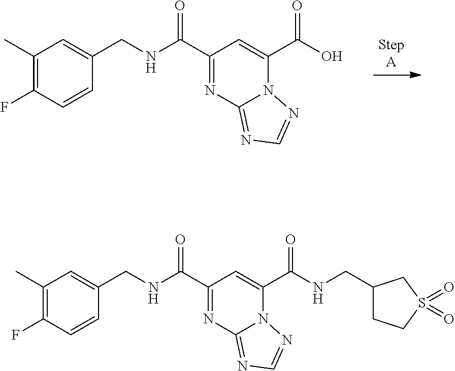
C1(C)=C(F)C=CC(CNC(C2=NC3=NC=NN3C(C(O)=O)=C2)=O)=C1.C1(C)=C(F)C=CC(CNC(C2=NC3=NC=NN3C(C(NCC3CCS(=O)(=O)C3)=O)=C2)=O)=C1
